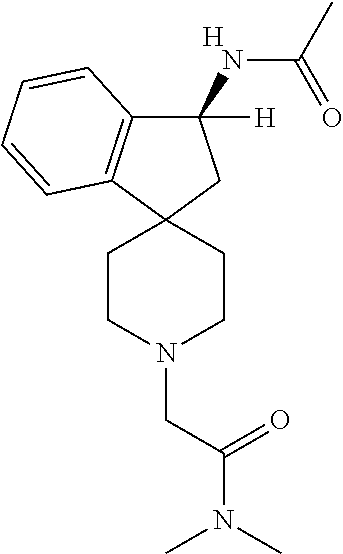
C1(NC(C)=O)([H])C2=C(C3(C1)CCN(CC(N(C)C)=O)CC3)C=CC=C2.[H]
